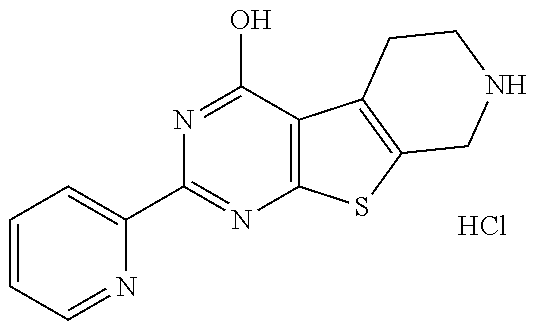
C1=CC=NC(C2=NC3=C(C(O)=N2)C2=C(S3)CNCC2)=C1.Cl
